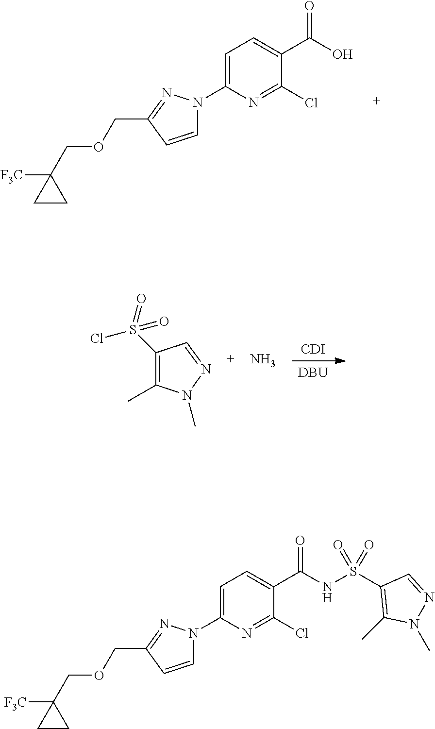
[CDI].[DBU].C1(S(=O)(Cl)=O)=C(C)N(C)N=C1.N.C1=C(N2C=CC(COCC3([F3C])CC3)=N2)N=C(Cl)C(C(=O)O)=C1.C1=C(N2C=CC(COCC3([F3C])CC3)=N2)N=C(Cl)C(C(=O)NS(C2=C(C)N(C)N=C2)(=O)=O)=C1
